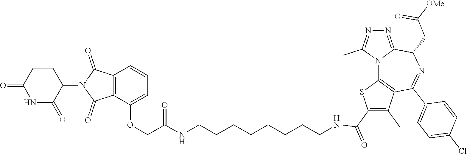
N(C(COC1=CC=CC2=C1C(=O)N(C1C(=O)NC(=O)CC1)C2=O)=O)CCCCCCCCNC(C1=C(C)C2=C(N3C(=NN=C3C)C(CC(=O)[OMe])N=C2C2=CC=C(Cl)C=C2)S1)=O
